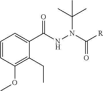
C1=CC(OC)=C(CC)C(C(NN(C([R])=O)C(C)(C)C)=O)=C1
